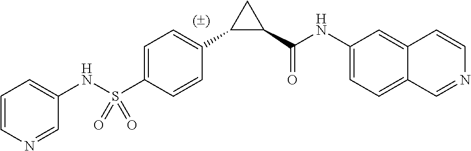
C1(C(NC2=CC=C3C=NC=CC3=C2)=O)CC1C1=CC=C(S(NC2=CC=CN=C2)(=O)=O)C=C1
